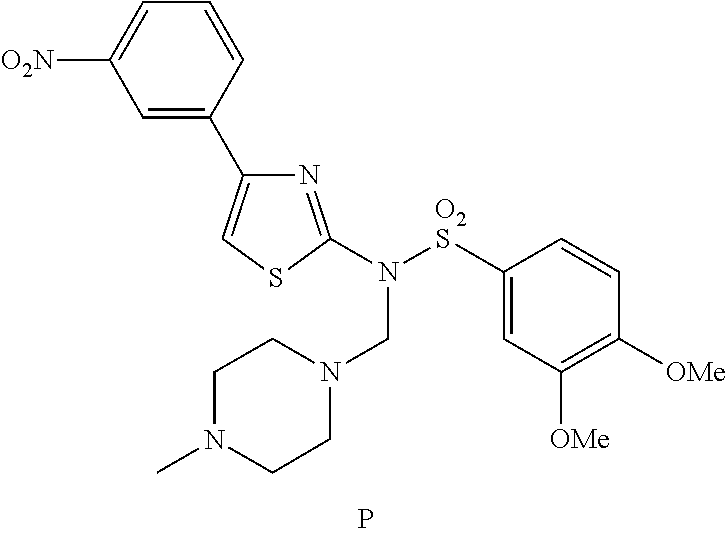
C1=CC(C2=CSC(N([O2S]C3=CC([OMe])=C([OMe])C=C3)CN3CCN(C)CC3)=N2)=CC([O2N])=C1
